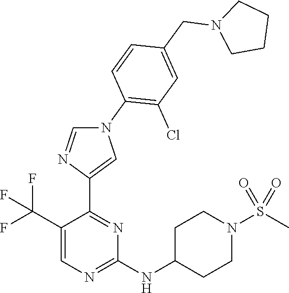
C1(NC2CCN(S(C)(=O)=O)CC2)=NC=C(C(F)(F)F)C(C2=CN(C3=C(Cl)C=C(CN4CCCC4)C=C3)C=N2)=N1
